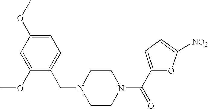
C1=C(OC)C=C(OC)C(CN2CCN(C(C3=CC=C([NO2])O3)=O)CC2)=C1
